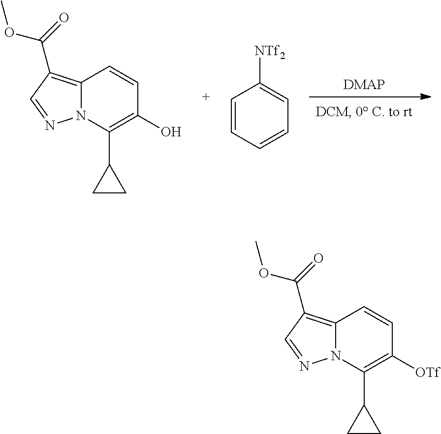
[DMAP].C12=C(C(=O)OC)C=NN1C(C1CC1)=C(O)C=C2.C1=CC=CC=C1[NTf2].C12=C(C(=O)OC)C=NN1C(C1CC1)=C([OTf])C=C2
